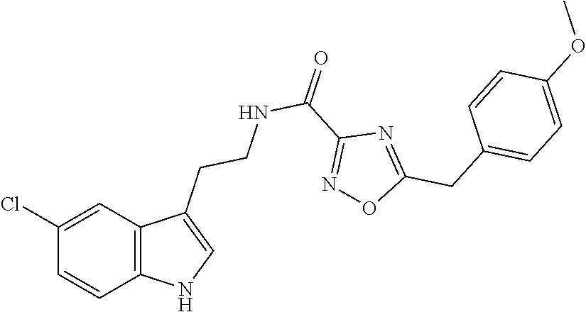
C12=C(C=C(Cl)C=C1)C(CCNC(C1=NOC(CC3=CC=C(OC)C=C3)=N1)=O)=CN2
